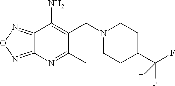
C12=NON=C1N=C(C)C(CN1CCC(C(F)(F)F)CC1)=C2N
